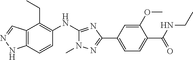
C12=C(C=CC(NC3=NC(C4=CC=C(C(=O)NCC)C(OC)=C4)=NN3C)=C1CC)NN=C2
